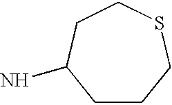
C1CCSCCC1N
